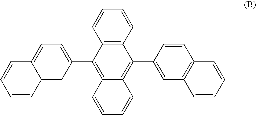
C12=C(C=CC=C1)C(C1=CC3=C(C=C1)C=CC=C3)=C1C(=C2C2=CC=C3C(=C2)C=CC=C3)C=CC=C1
